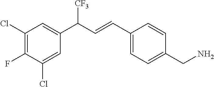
C1(CN)=CC=C(C=CC(C2=CC(Cl)=C(F)C(Cl)=C2)[CF3])C=C1
